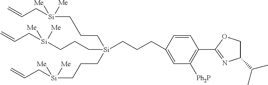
C(C[Si](CCC[Si]([Me])(CC=C)[Me])(CCCC1=CC([Ph2P])=C(C2=NC(C(C)C)CO2)C=C1)CCC[Si]([Me])(CC=C)[Me])C[Si]([Me])(CC=C)[Me]
